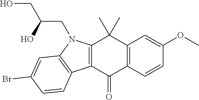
C12=C(C=CC(OC)=C1)C(=O)C1=C(C2(C)C)N(CC(O)CO)C2=C1C=CC(Br)=C2
